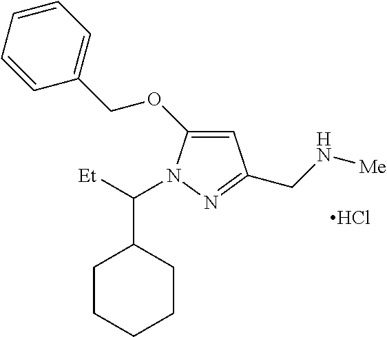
C1=C(OCC2=CC=CC=C2)N(C([Et])C2CCCCC2)N=C1CN[Me].Cl
